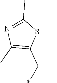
C1(C)=C(C(*)C)SC(C)=N1
